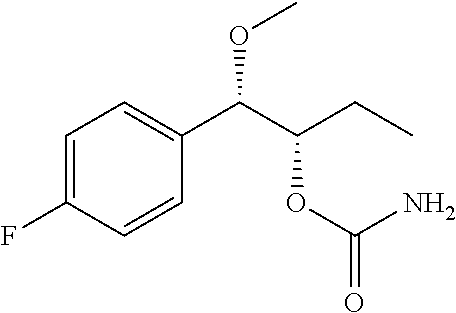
C1=C(F)C=CC(C(C(CC)OC(=O)N)OC)=C1
